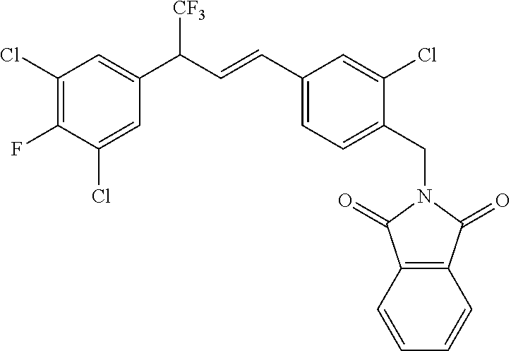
C12=C(C(=O)N(CC3=CC=C(C=CC(C4=CC(Cl)=C(F)C(Cl)=C4)[CF3])C=C3Cl)C1=O)C=CC=C2
